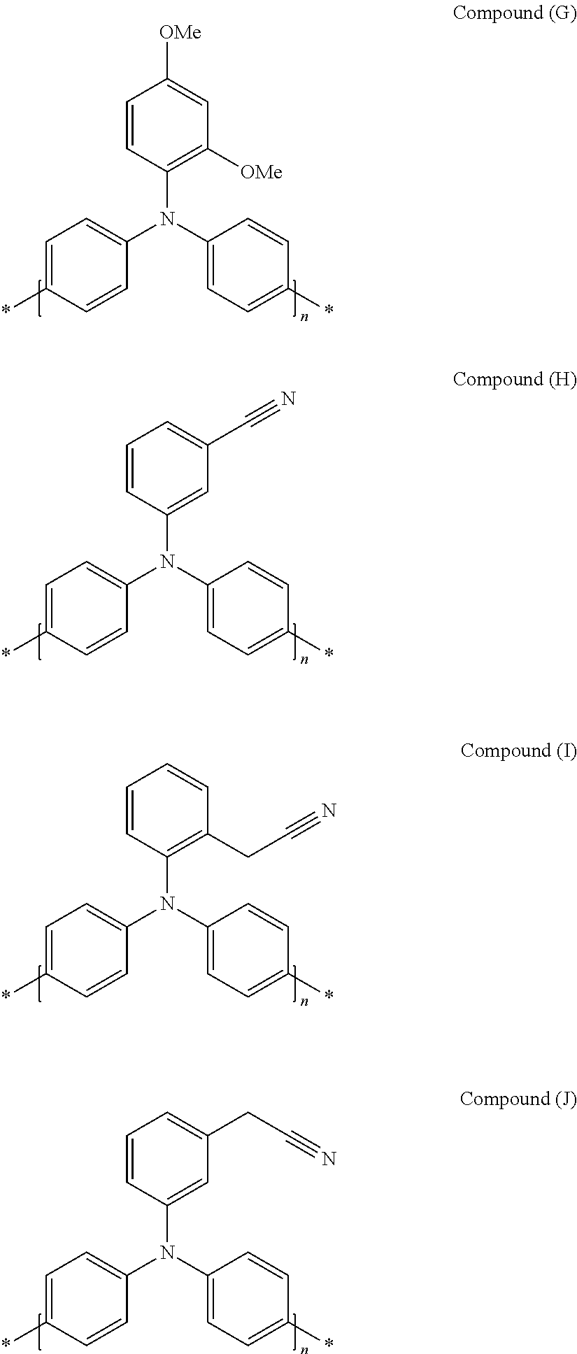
C1([OMe])=C(N(C2=CC=C(*)C=C2)C2=CC=C(*)C=C2)C=CC([OMe])=C1.C1=C(N(C2=CC=C(*)C=C2)C2=CC=C(*)C=C2)C=CC=C1C#N.C1(CC#N)=C(N(C2=CC=C(*)C=C2)C2=CC=C(*)C=C2)C=CC=C1.C1=C(N(C2=CC=C(*)C=C2)C2=CC=C(*)C=C2)C=CC=C1CC#N
